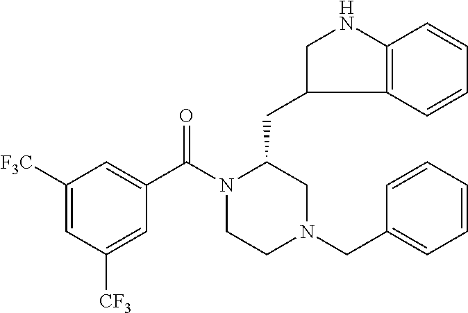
C1([F3C])=CC([CF3])=CC(C(N2CCN(CC3=CC=CC=C3)CC2CC2C3=C(C=CC=C3)NC2)=O)=C1
